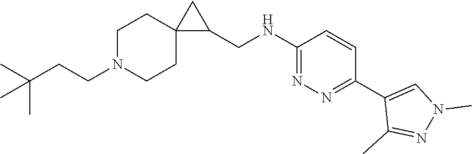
C(N1CCC2(CC1)C(CNC1=NN=C(C3=CN(C)N=C3C)C=C1)C2)CC(C)(C)C
